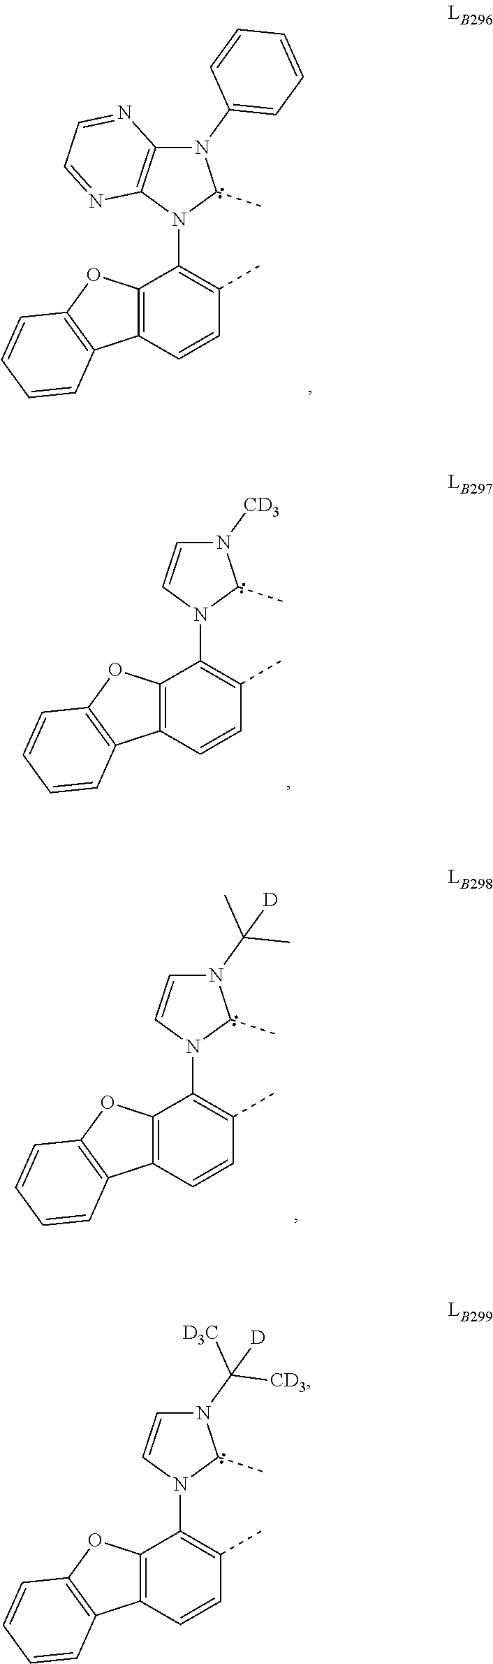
C1(N2C3=C(N(C4=CC=CC=C4)C2C)N=CC=N3)=C(C)C=CC2=C1OC1=C2C=CC=C1.C1(N2C=CN([CD3])C2C)=C(C)C=CC2=C1OC1=C2C=CC=C1.C1(N2C=CN(C(C)(C)[D])C2C)=C(C)C=CC2=C1OC1=C2C=CC=C1.C1(N2C=CN(C([CD3])([D3C])[D])C2C)=C(C)C=CC2=C1OC1=C2C=CC=C1
